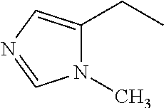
C1(CC)=CN=CN1C
